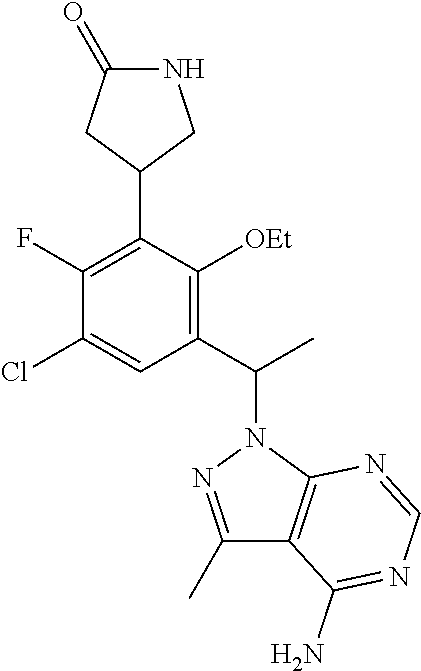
C1(F)=C(C2CNC(=O)C2)C([OEt])=C(C(C)N2N=C(C)C3=C2N=CN=C3N)C=C1Cl
